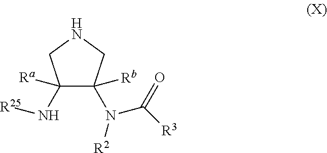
C1(N[R25])([Ra])C(N(C([R3])=O)[R2])([Rb])CNC1
